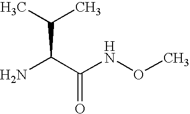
C(C(C(NOC)=O)N)(C)C
